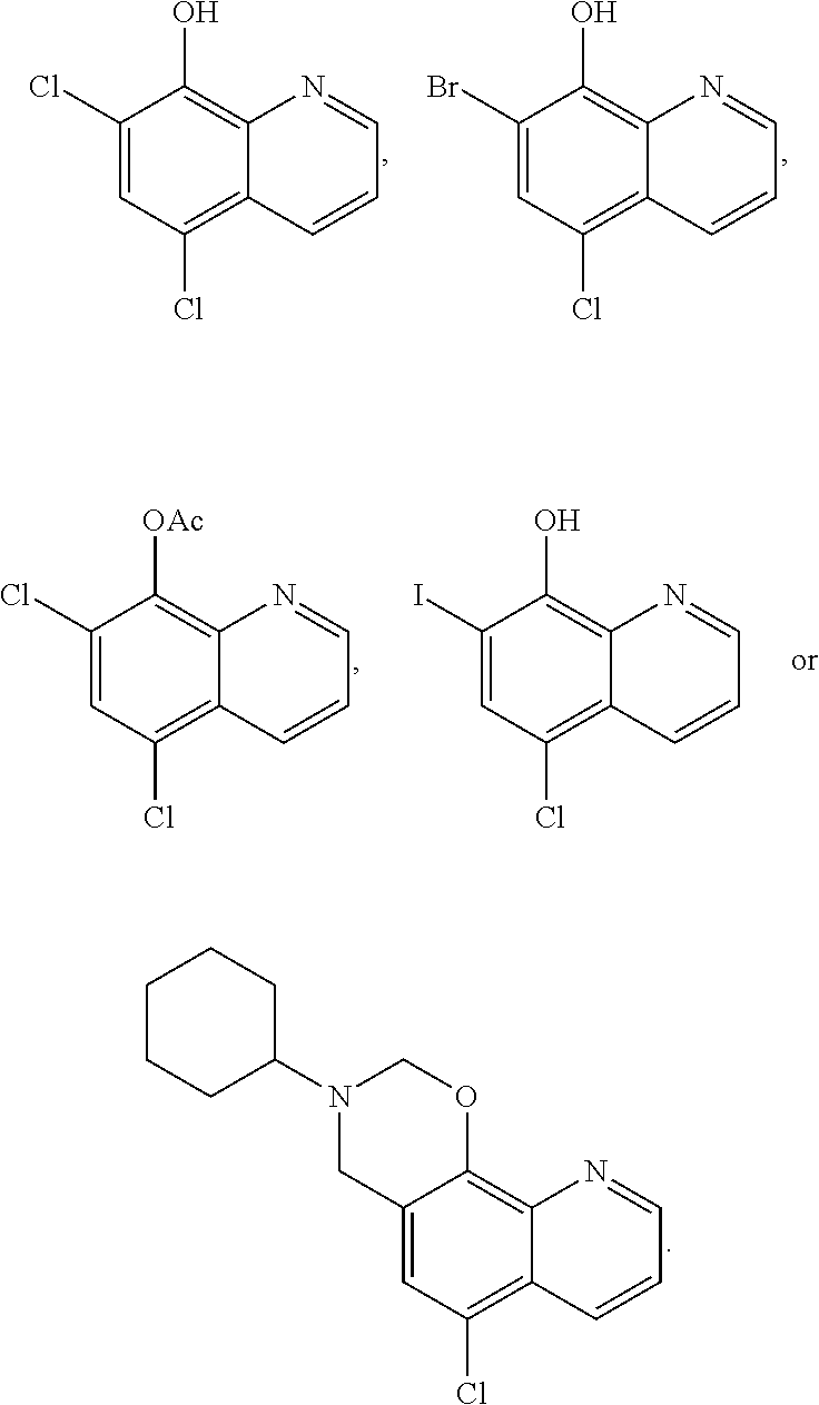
C1(Cl)=CC(Cl)=C2C(=C1O)N=CC=C2.C1(Br)=CC(Cl)=C2C(=C1O)N=CC=C2.C1(Cl)=CC(Cl)=C2C(=C1[OAc])N=CC=C2.C1(I)=CC(Cl)=C2C(=C1O)N=CC=C2.C12=CC(Cl)=C3C(=C1OCN(C1CCCCC1)C2)N=CC=C3
